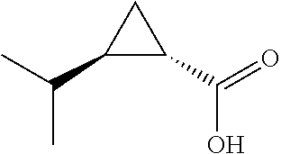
C1(C(C)C)C(C(=O)O)C1
